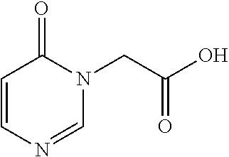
C1=CN=CN(CC(O)=O)C1=O
